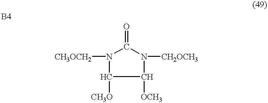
C1([CH3O])C([OCH3])N([CH2OCH3])C(=O)N1[CH3OCH2]
